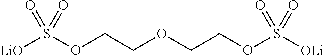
[LiO]S(OCCOCCOS([OLi])(=O)=O)(=O)=O
